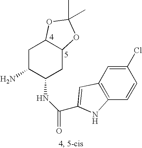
C1C(N)C(NC(C2=CC3=C(C=CC(Cl)=C3)N2)=O)CC2C1OC(C)(C)O2
